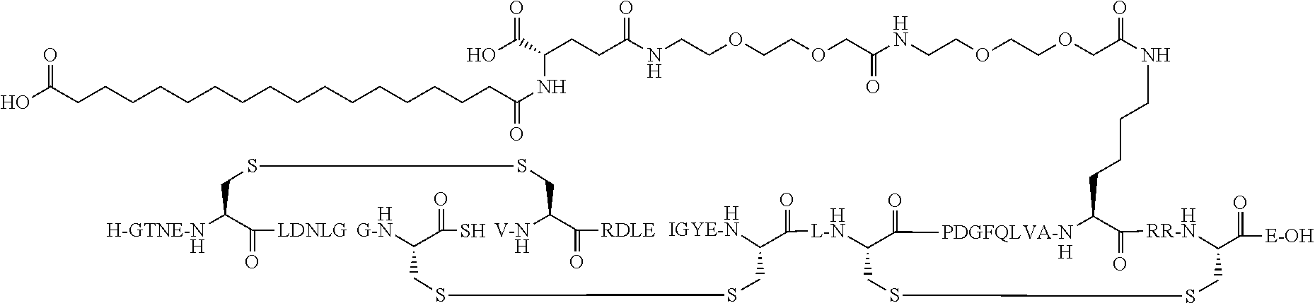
OC(CCCCCCCCCCCCCCCCC(NC(C(=O)O)CCC(NCCOCCOCC(NCCOCCOCC(NCCCCC1[PDGFQLVA-NH]C(=O)C([HL-N]C(C([HIGYE-N])CSSCC([HG-N])C(=O)S)=O)CSSCC(C(=O)[E-OH])[HRR-N]C1=O)=O)=O)=O)=O)=O.[H-GTNE-NH]C(C(=O)[LDNLG])CSSCC([V-NH])C([RDLE])=O
